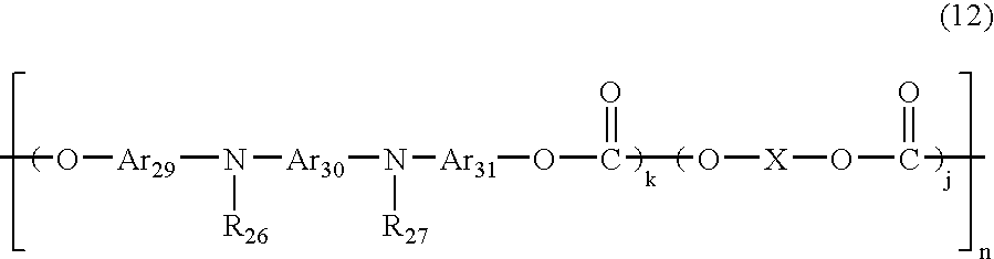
N([R27])([Ar30]N([Ar29]OC)[R26])[Ar31]OC(O[X]OC(C)=O)=O
